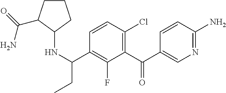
C1(C(C2=CN=C(N)C=C2)=O)=C(Cl)C=CC(C(NC2CCCC2C(=O)N)CC)=C1F
